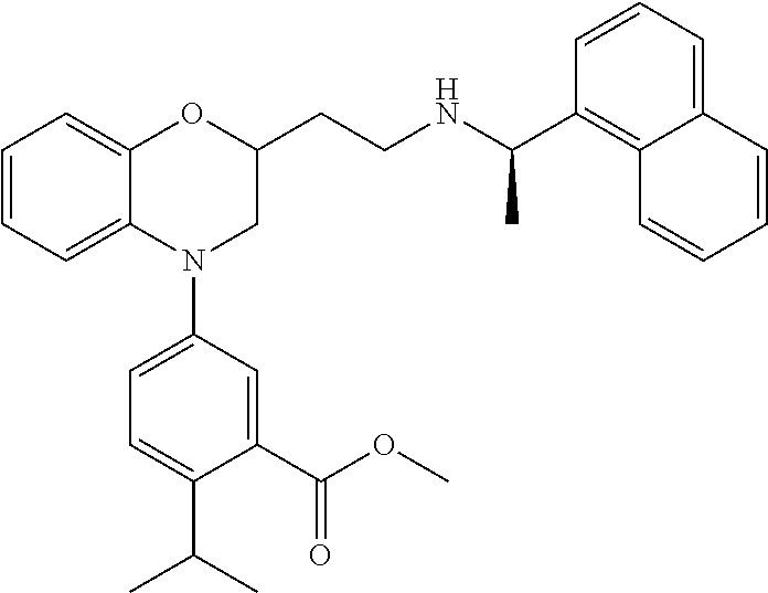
C1=CC=C2C(=C1)OC(CCNC(C1=C3C(=CC=C1)C=CC=C3)C)CN2C1=CC=C(C(C)C)C(C(OC)=O)=C1
